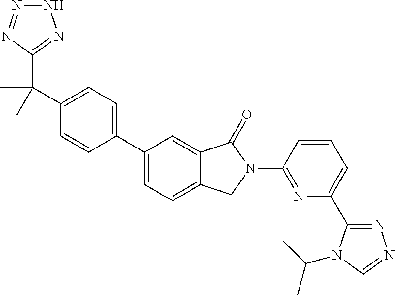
C1(C2=CC=C3C(=C2)C(=O)N(C2=NC(C4=NN=CN4C(C)C)=CC=C2)C3)=CC=C(C(C2=NNN=N2)(C)C)C=C1
